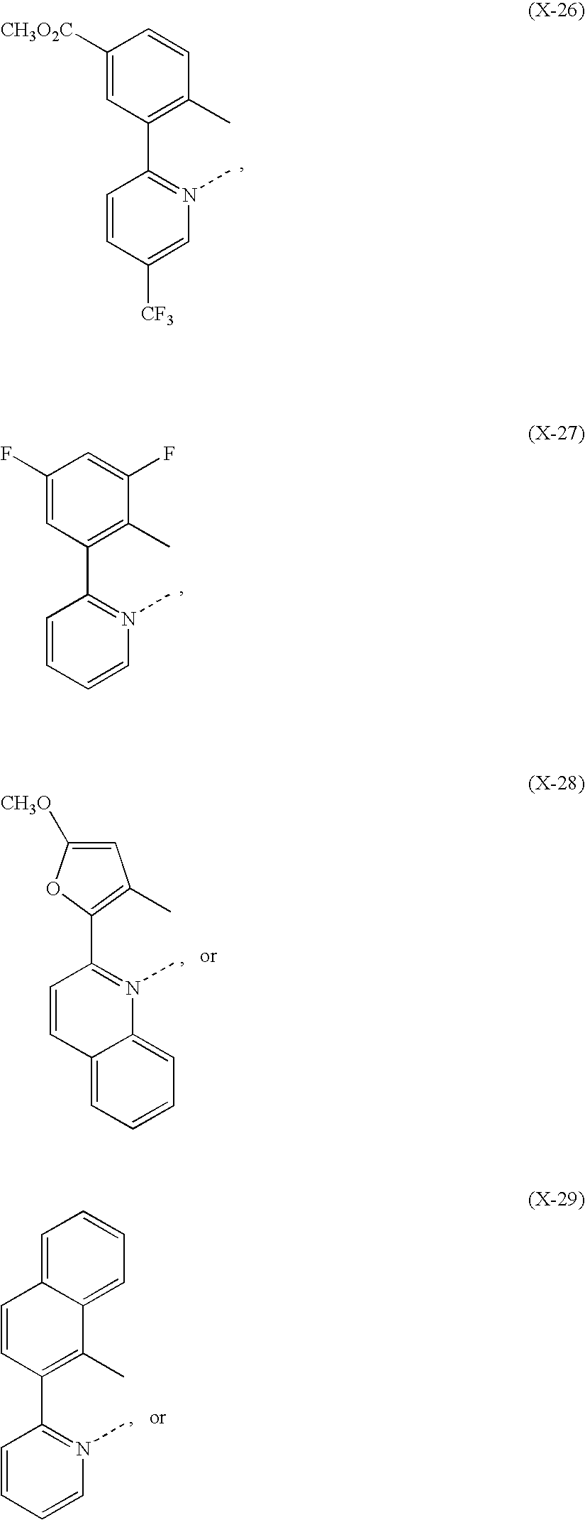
C1([CH3O2C])=CC(C2=N(C)C=C([CF3])C=C2)=C(C)C=C1.C1(F)=CC(C2=N(C)C=CC=C2)=C(C)C(F)=C1.C12=CC=CC=C1N(C)=C(C1=C(C)C=C([CH3O])O1)C=C2.C1=C2C(=CC=C1)C(C)=C(C1=N(C)C=CC=C1)C=C2
